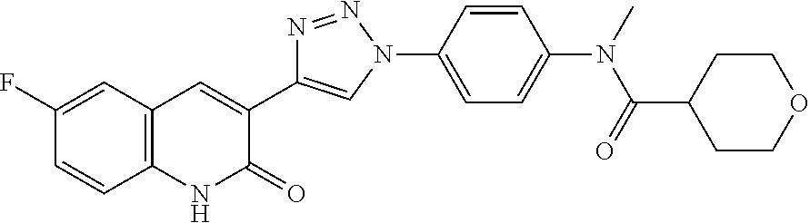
C12=C(C=C(F)C=C1)C=C(C1=CN(C3=CC=C(N(C)C(=O)C4CCOCC4)C=C3)N=N1)C(=O)N2
